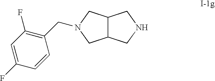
C1=CC(F)=CC(F)=C1CN1CC2C(C1)CNC2
